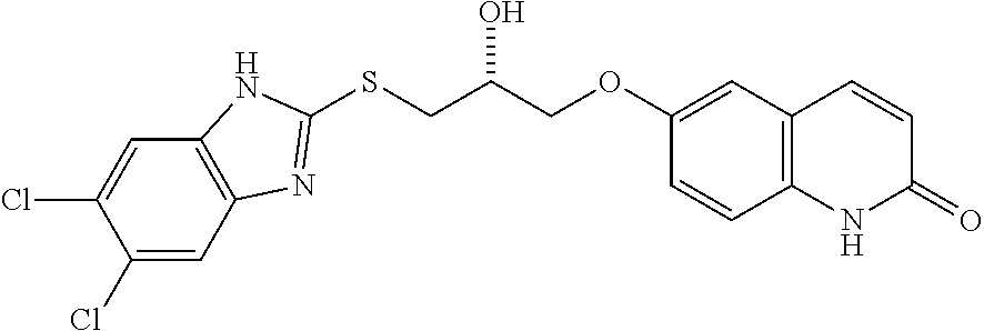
C1(Cl)=CC2=C(C=C1Cl)NC(SCC(COC1=CC3=C(C=C1)NC(=O)C=C3)O)=N2
